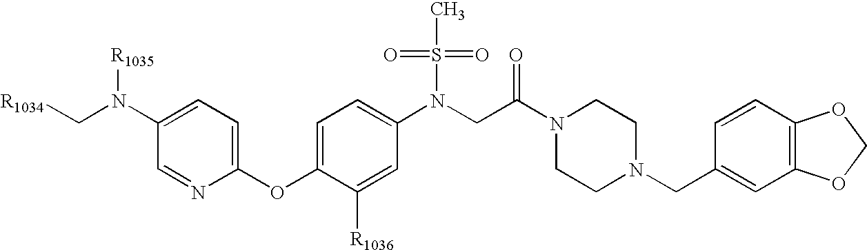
[R1034]CN(C1=CC=C(OC2=CC=C(N(CC(N3CCN(CC4=CC5=C(C=C4)OCO5)CC3)=O)S(=O)(=O)C)C=C2[R1036])N=C1)[R1035]
